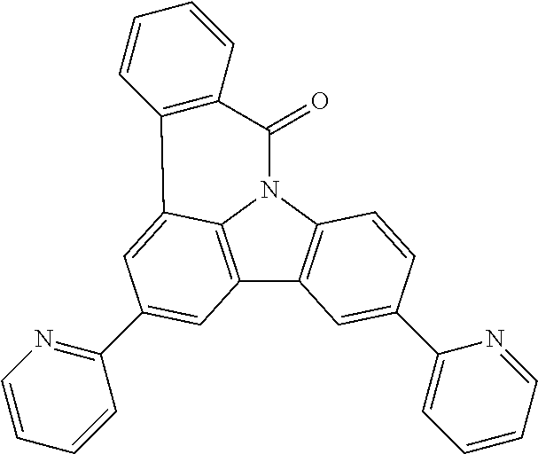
C12=C3N(C4=C1C=C(C1=CC=CC=N1)C=C4)C(=O)C1=C(C3=CC(C3=NC=CC=C3)=C2)C=CC=C1
